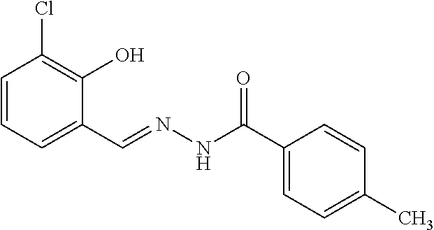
C1=CC=C(C=NNC(=O)C2=CC=C(C)C=C2)C(O)=C1Cl
